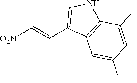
C1=C(C=C[O2N])C2=C(N1)C(F)=CC(F)=C2
